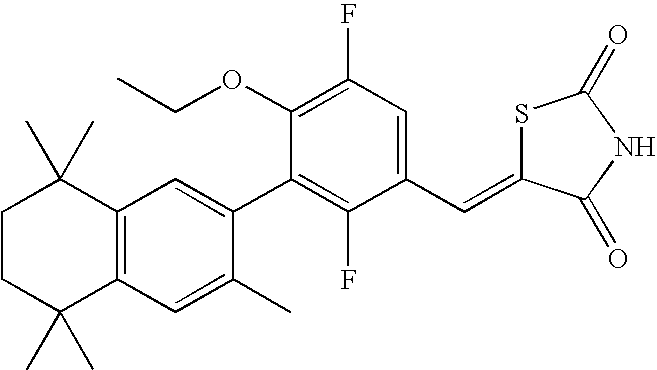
C1CC(C)(C)C2=C(C1(C)C)C=C(C1=C(F)C(C=C3SC(=O)NC3=O)=CC(F)=C1OCC)C(C)=C2
